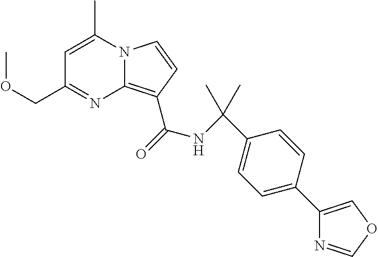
C1=C(C)N2C(=C(C(NC(C3=CC=C(C4=COC=N4)C=C3)(C)C)=O)C=C2)N=C1COC
